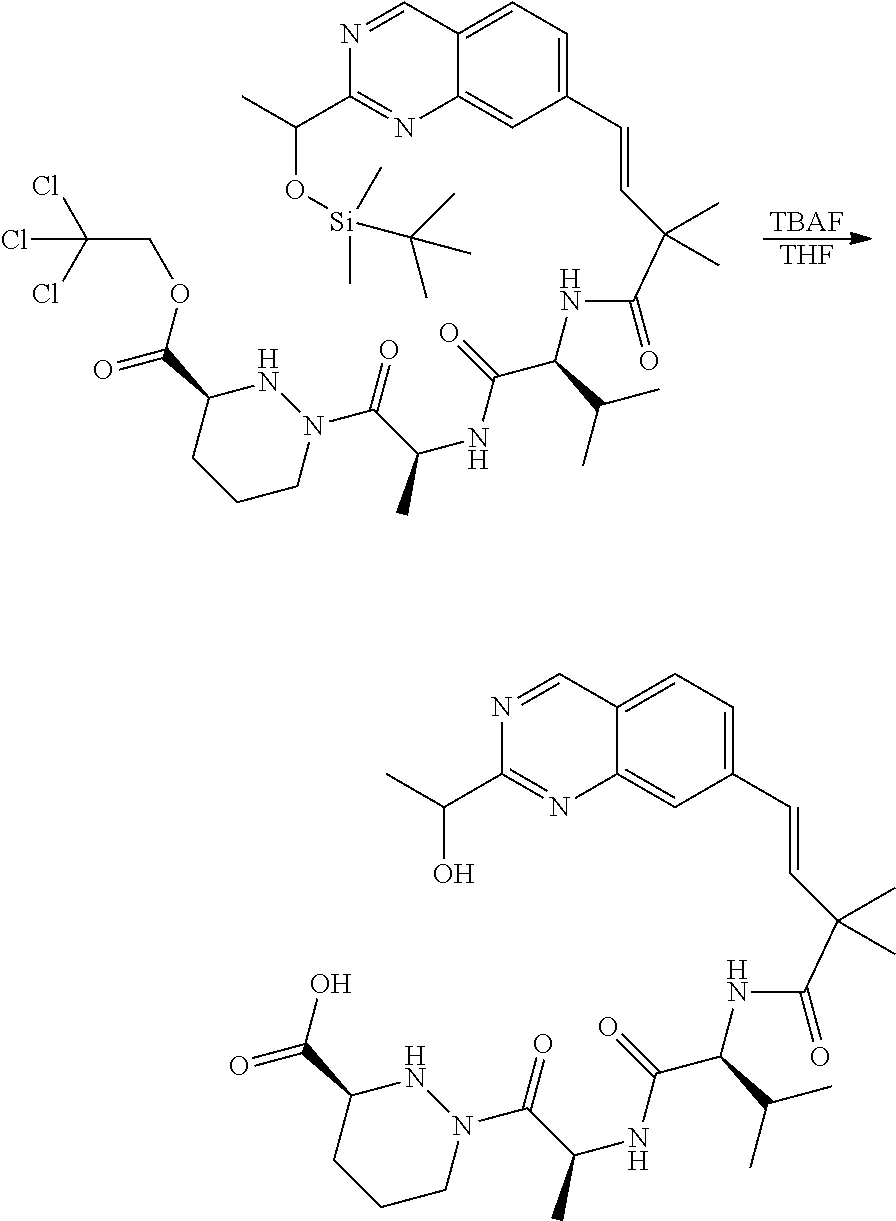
[TBAF].[THF].ClC(COC(=O)C1CCCN(C(C(NC(C(C(C)C)NC(C(C=CC2=CC=C3C(=C2)N=C(C(C)O[Si](C(C)(C)C)(C)C)N=C3)(C)C)=O)=O)C)=O)N1)(Cl)Cl.OC(=O)C1CCCN(C(C(NC(C(C(C)C)NC(C(C=CC2=CC=C3C(=C2)N=C(C(C)O)N=C3)(C)C)=O)=O)C)=O)N1
